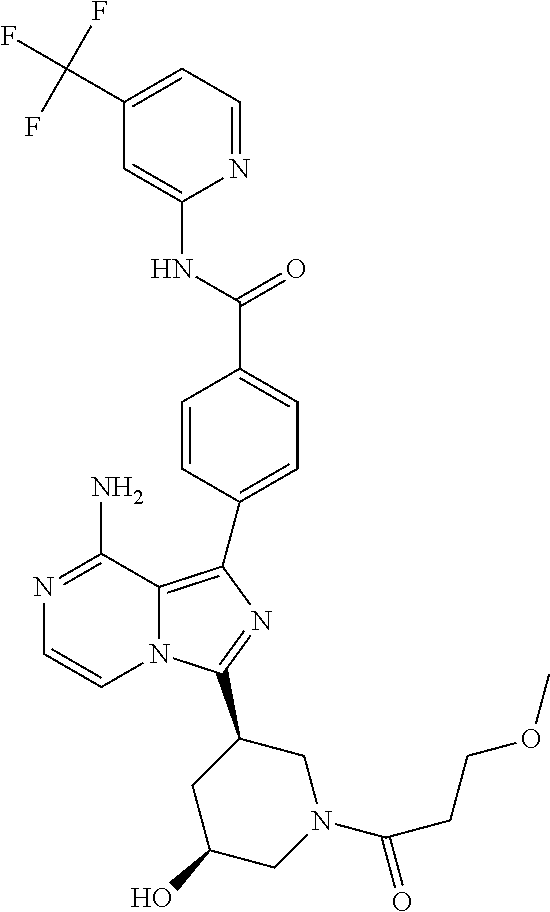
C1(C(F)(F)F)=CC=NC(NC(=O)C2=CC=C(C3=C4N(C(C5CN(C(=O)CCOC)CC(O)C5)=N3)C=CN=C4N)C=C2)=C1
